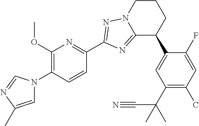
C1(OC)=C(N2C=C(C)N=C2)C=CC(C2=NN3C(=N2)C(C2=CC(C(C#N)(C)C)=C(C)C=C2F)CCC3)=N1
